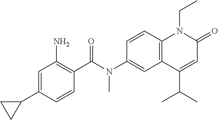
N(C1=CC2=C(C=C1)N(CC)C(=O)C=C2C(C)C)(C(C1=C(N)C=C(C2CC2)C=C1)=O)C
